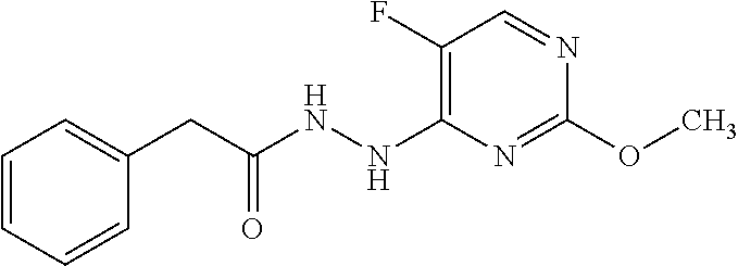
C1(F)=C(NNC(CC2=CC=CC=C2)=O)N=C(OC)N=C1
